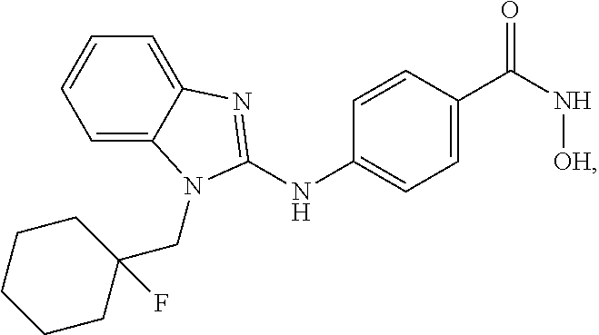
C1=C2C(=CC=C1)N=C(NC1=CC=C(C(N[OH])=O)C=C1)N2CC1(F)CCCCC1
